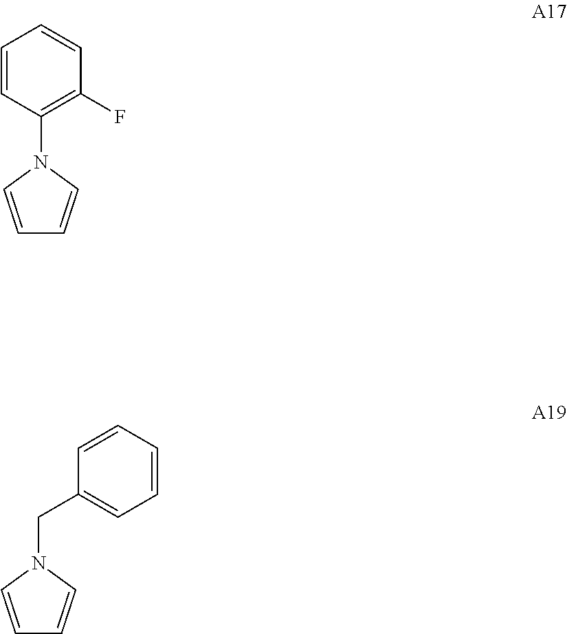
C1=CN(C2=C(F)C=CC=C2)C=C1.C1=CN(CC2=CC=CC=C2)C=C1
